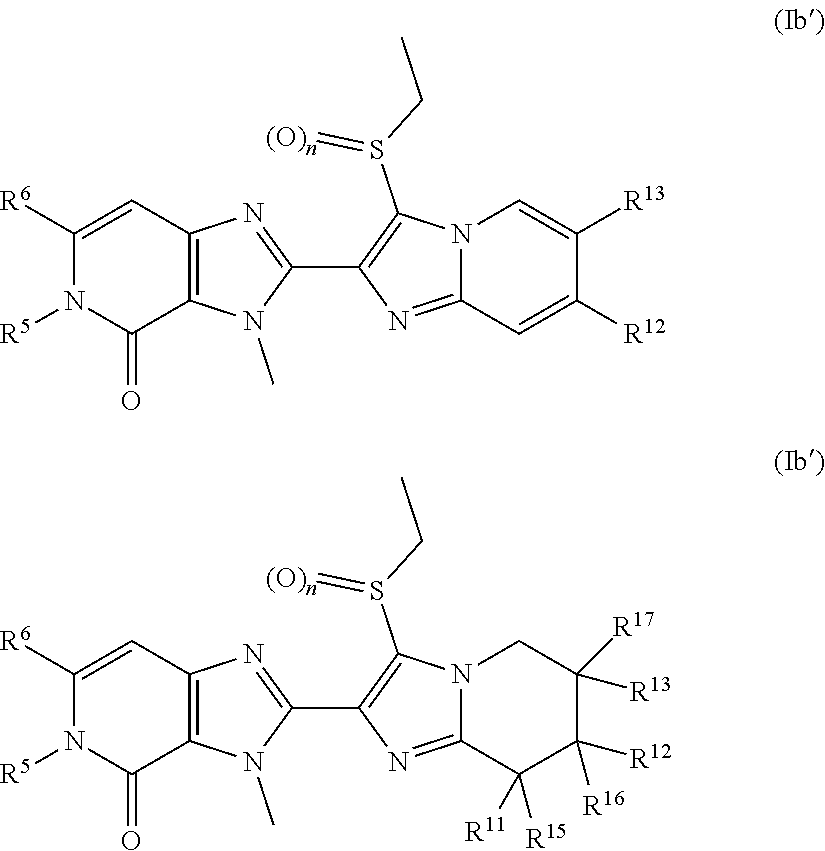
C12=NC(C3=NC4=C(N3C)C(=O)N([R5])C([R6])=C4)=C(S(=[(O)n])CC)N1C=C([R13])C([R12])=C2.C12=NC(C3=NC4=C(N3C)C(=O)N([R5])C([R6])=C4)=C(S(=[(O)n])CC)N1CC([R17])([R13])C([R12])([R16])C2([R15])[R11]
